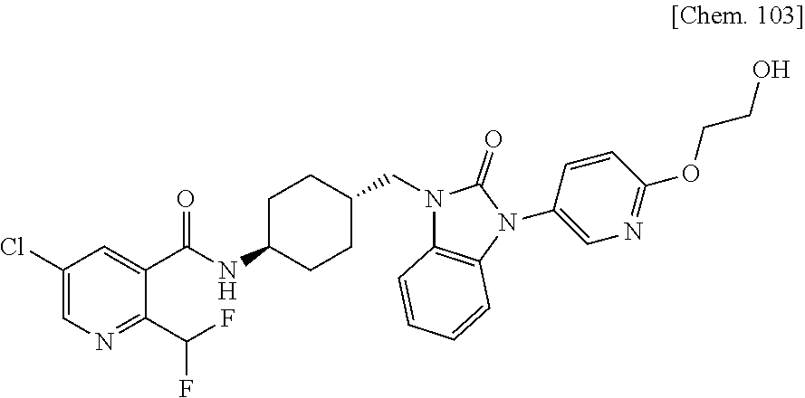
C1(Cl)=CN=C(C(F)F)C(C(NC2CCC(CN3C4=C(N(C5=CN=C(OCCO)C=C5)C3=O)C=CC=C4)CC2)=O)=C1
